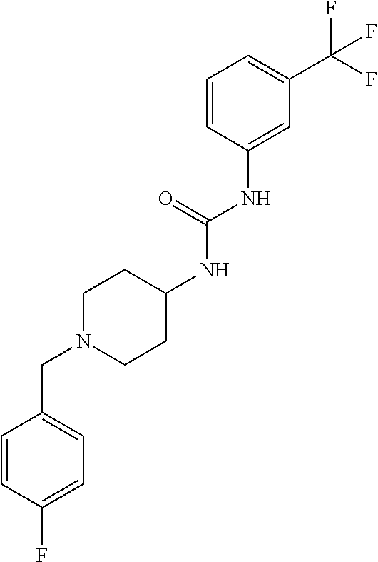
C1=CC(NC(NC2CCN(CC3=CC=C(F)C=C3)CC2)=O)=CC(C(F)(F)F)=C1
